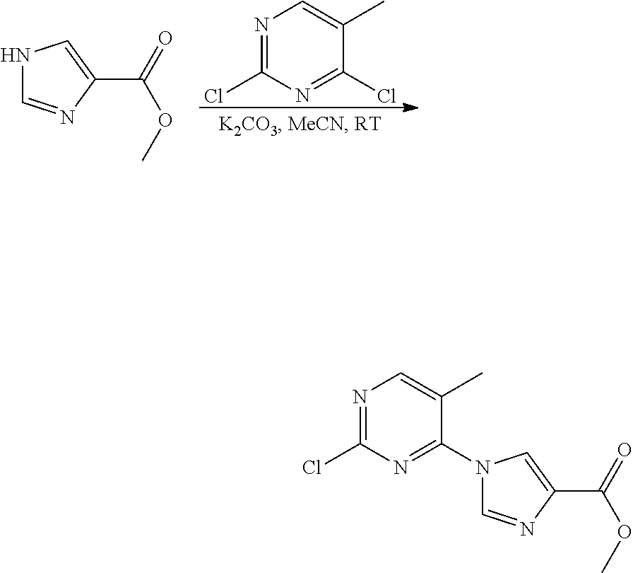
N1=C(Cl)N=C(Cl)C(C)=C1.N1C=NC(C(=O)OC)=C1.N1=C(Cl)N=C(N2C=NC(C(=O)OC)=C2)C(C)=C1
